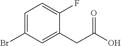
C1=C(Br)C=C(CC(O)=O)C(F)=C1
